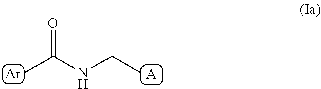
[Ar].[A].CC(=O)NCC
